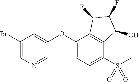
O(C1=CC(Br)=CN=C1)C1=CC=C(S(C)(=O)=O)C2=C1C(F)C(F)C2O
